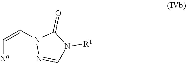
C([Xa])=CN1N=CN([R1])C1=O
